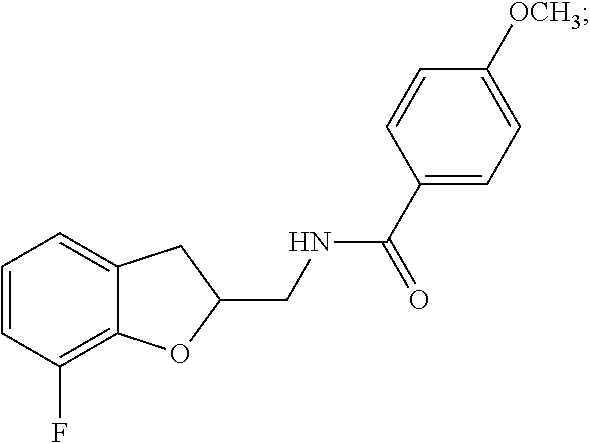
C1=CC(F)=C2C(=C1)CC(CNC(C1=CC=C([OCH3])C=C1)=O)O2
